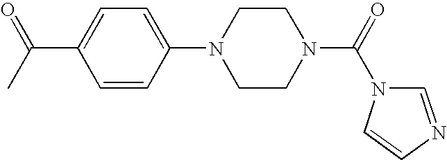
CC(=O)C1=CC=C(N2CCN(C(N3C=CN=C3)=O)CC2)C=C1
